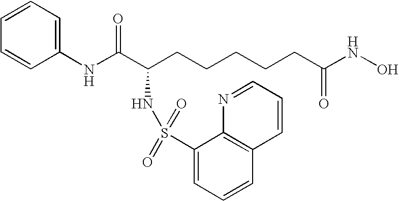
C1(NC(C(CCCCCC(NO)=O)NS(=O)(=O)C2=CC=CC3=C2N=CC=C3)=O)=CC=CC=C1
